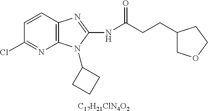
[C17H21ClN4O2].C1=CC2=C(N=C1Cl)N(C1CCC1)C(NC(CCC1COCC1)=O)=N2
